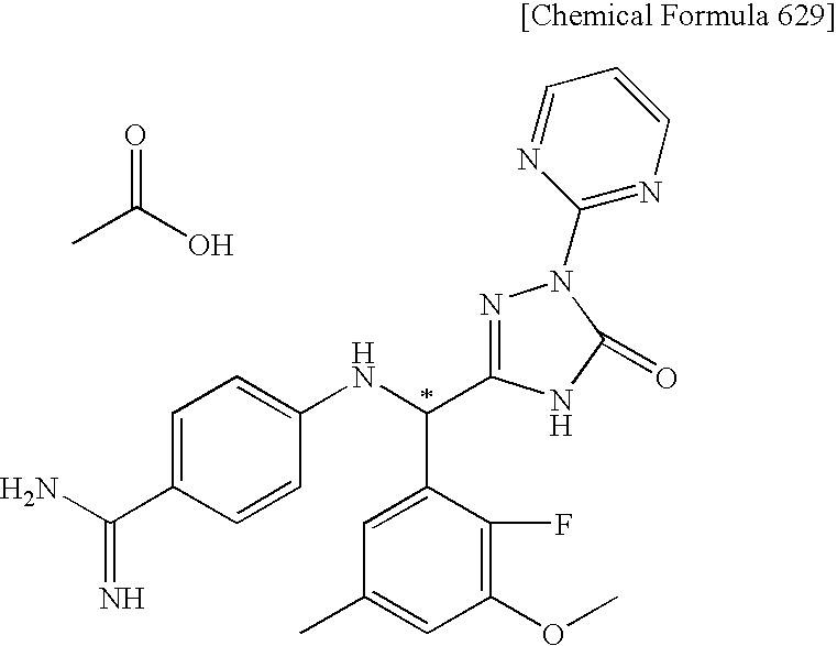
C1=C(C(N)=N)C=CC(NC(C2=CC(C)=CC(OC)=C2F)C2=NN(C3=NC=CC=N3)C(=O)N2)=C1.O=C(O)C
